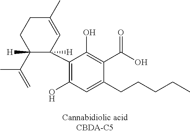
C1(C2=C(O)C=C(CCCCC)C(C(O)=O)=C2O)([H])C=C(C)CCC1(C(=C)C)[H]
